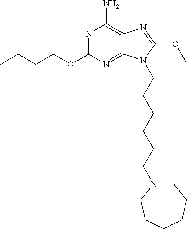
CCCCOC1=NC(N)=C2C(=N1)N(CCCCCCN1CCCCCC1)C(OC)=N2
